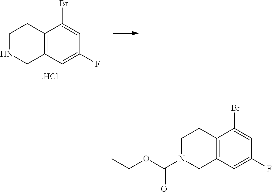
C1NCC2=C(C1)C(Br)=CC(F)=C2.[.HCl].C1N(C(OC(C)(C)C)=O)CC2=C(C1)C(Br)=CC(F)=C2
